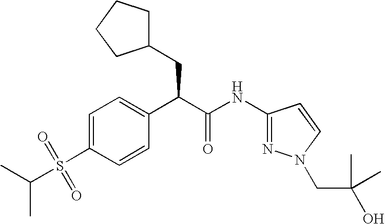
C1=C(S(=O)(C(C)C)=O)C=CC(C(C(NC2=NN(CC(O)(C)C)C=C2)=O)CC2CCCC2)=C1
